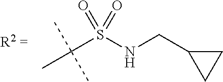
C(S(NCC1CC1)(=O)=O)(C)(C)C
